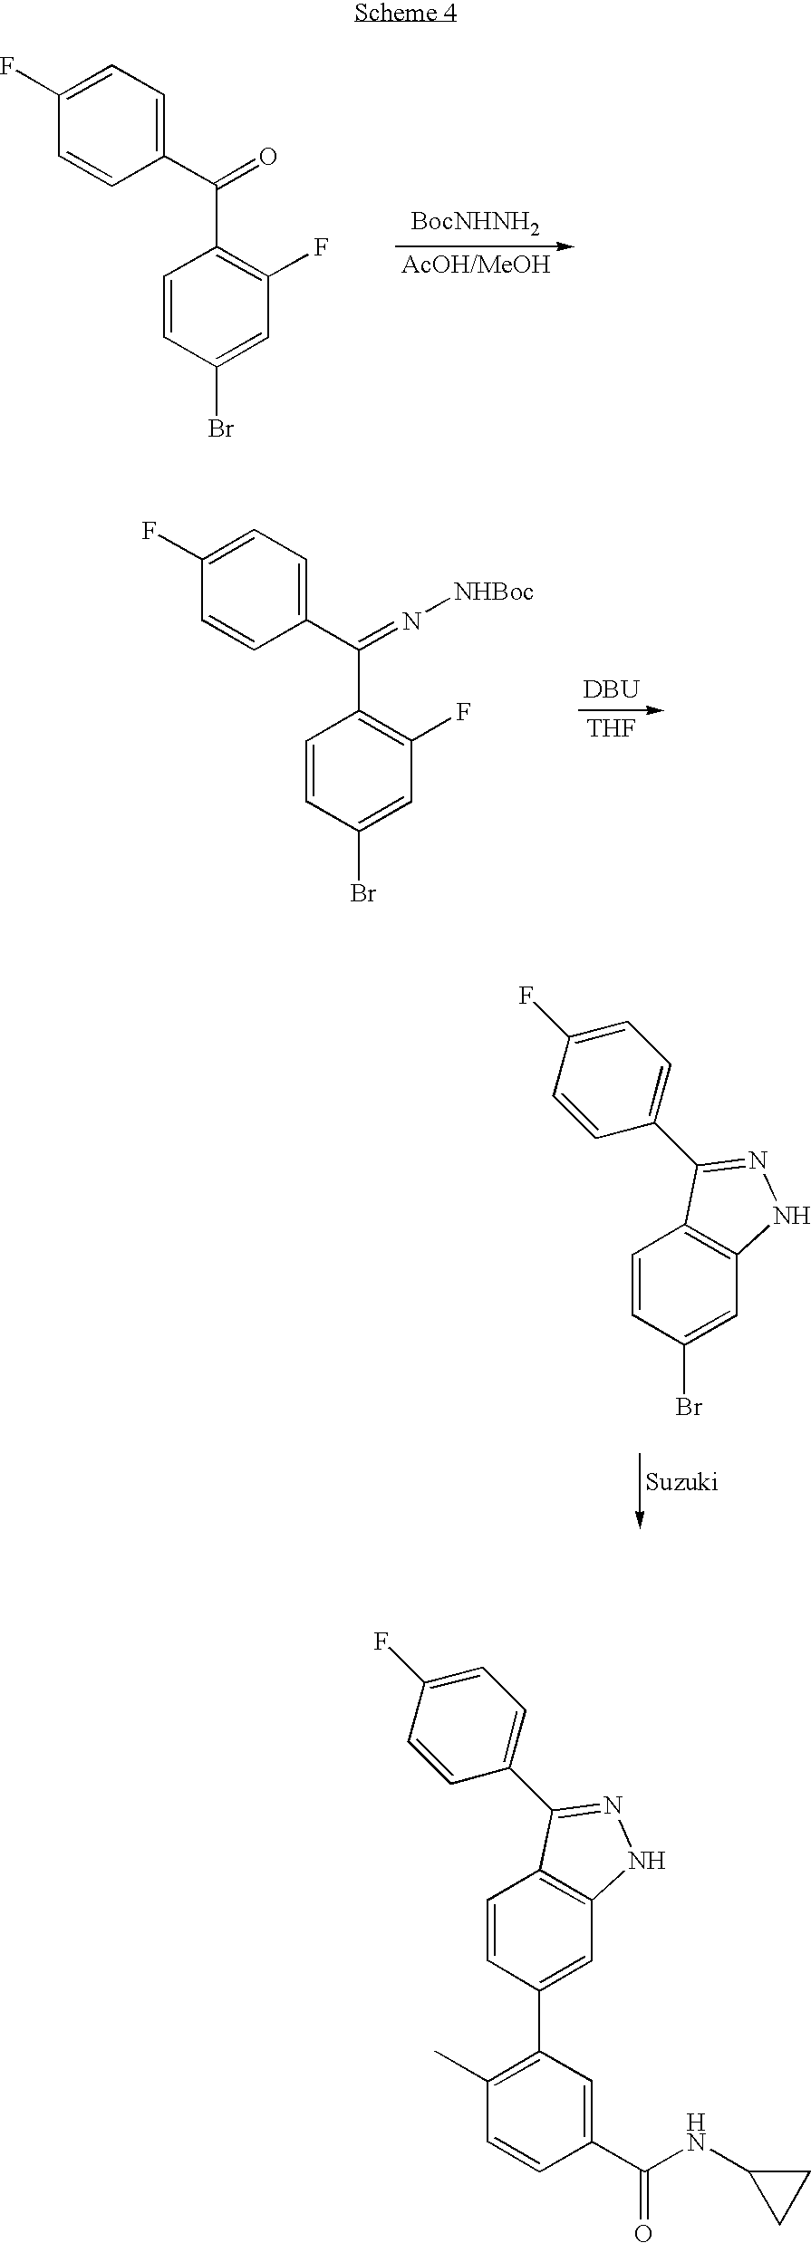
C1=CC(Br)=CC2=C1C(C1=CC=C(F)C=C1)=NN2.C1=CC(Br)=CC(F)=C1C(C1=CC=C(F)C=C1)=O.[BocNHNH2].C1=CC(Br)=CC(F)=C1C(C1=CC=C(F)C=C1)=N[NHBoc].[DBU].[THF].C1=CC(C2=C(C)C=CC(C(NC3CC3)=O)=C2)=CC2=C1C(C1=CC=C(F)C=C1)=NN2
